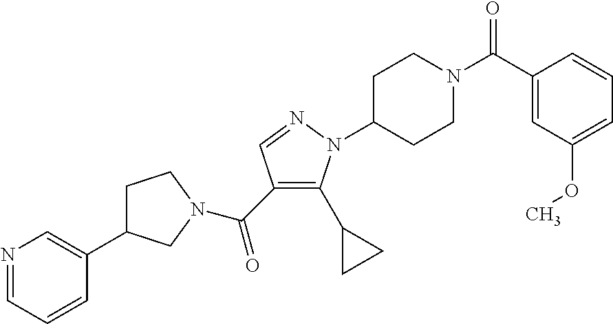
C(C1=C(C2CC2)N(C2CCN(C(=O)C3=CC(OC)=CC=C3)CC2)N=C1)(=O)N1CC(C2=CN=CC=C2)CC1
